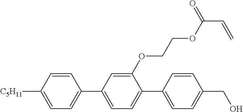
C1=CC([C5H11])=CC=C1C1=CC=C(C2=CC=C(CO)C=C2)C(OCCOC(C=C)=O)=C1
